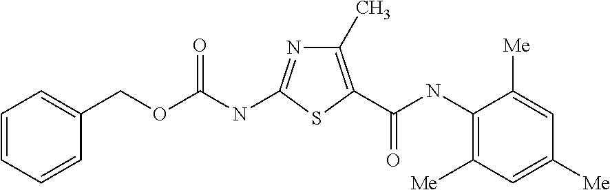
C1(C)=C(C(NC2=C([Me])C=C([Me])C=C2[Me])=O)SC(NC(OCC2=CC=CC=C2)=O)=N1
